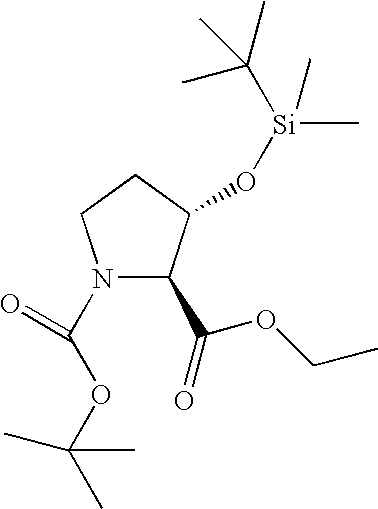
N1(C(OC(C)(C)C)=O)C(C(=O)OCC)C(O[Si](C)(C(C)(C)C)C)CC1
